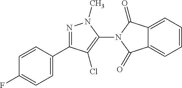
C1=C(C2=NN(C)C(N3C(=O)C4=CC=CC=C4C3=O)=C2Cl)C=CC(F)=C1
